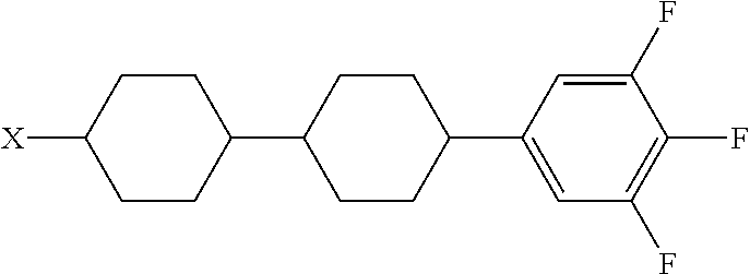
C1(C2=CC(F)=C(F)C(F)=C2)CCC(C2CCC([X])CC2)CC1
